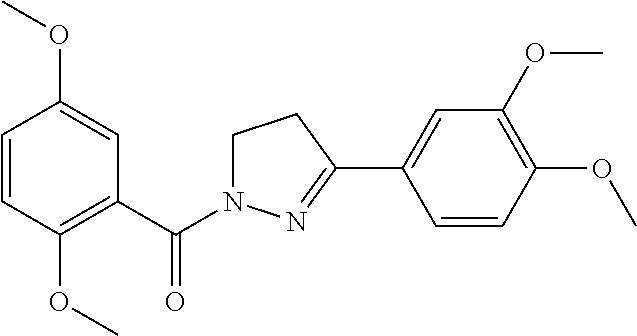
C1=CC(OC)=C(C(=O)N2CCC(C3=CC(OC)=C(OC)C=C3)=N2)C=C1OC
